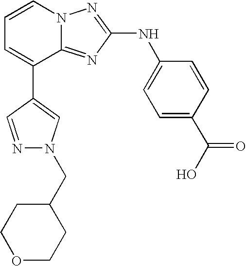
C1=CC=C(C2=CN(CC3CCOCC3)N=C2)C2=NC(NC3=CC=C(C(O)=O)C=C3)=NN12
